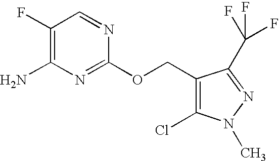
C1(F)=C(N)N=C(OCC2=C(Cl)N(C)N=C2C(F)(F)F)N=C1
